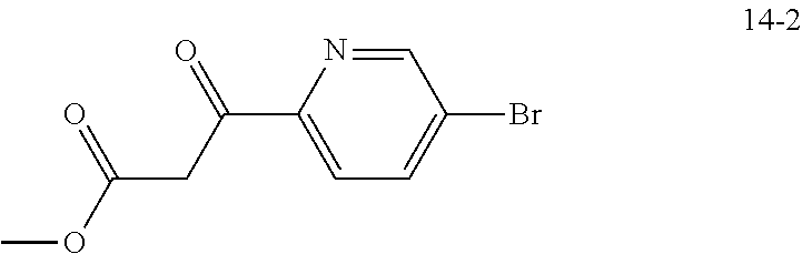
C1=NC(C(CC(=O)OC)=O)=CC=C1Br
